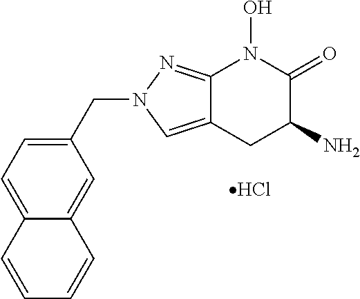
Cl.C12=CC=C(CN3C=C4C(=N3)N(O)C(=O)C(N)C4)C=C1C=CC=C2
